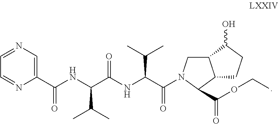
C1=NC=C(C(NC(C(NC(C(=O)N2CC3C(C2C(OCC)=O)CCC3O)C(C)C)=O)C(C)C)=O)N=C1
